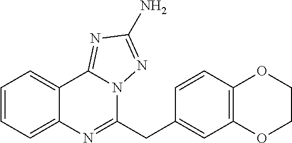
C1=CC=C2C(=C1)C1=NC(N)=NN1C(CC1=CC3=C(C=C1)OCCO3)=N2
